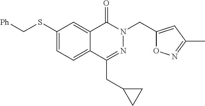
C12=CC(SC[Ph])=CC=C1C(CC1CC1)=NN(CC1=CC(C)=NO1)C2=O
